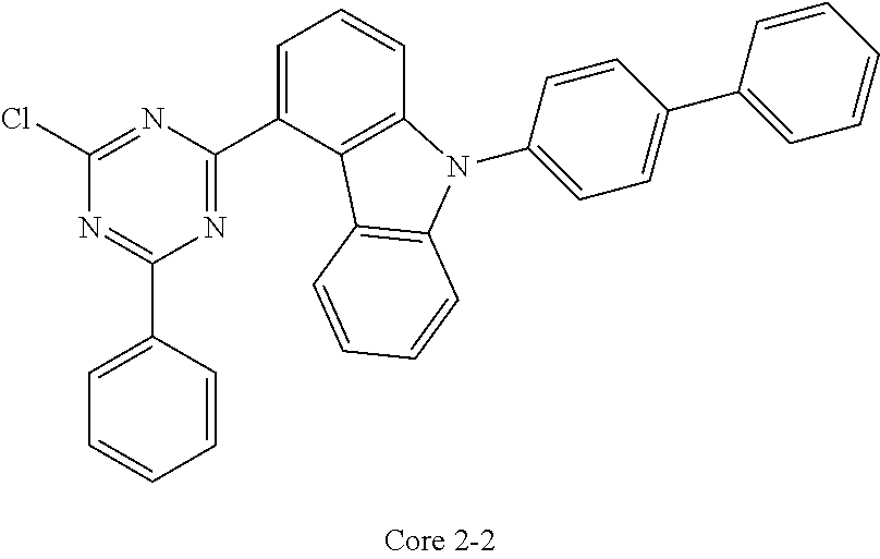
C1=C(C2=NC(Cl)=NC(C3=CC=CC4=C3C3=C(N4C4=CC=C(C5=CC=CC=C5)C=C4)C=CC=C3)=N2)C=CC=C1
